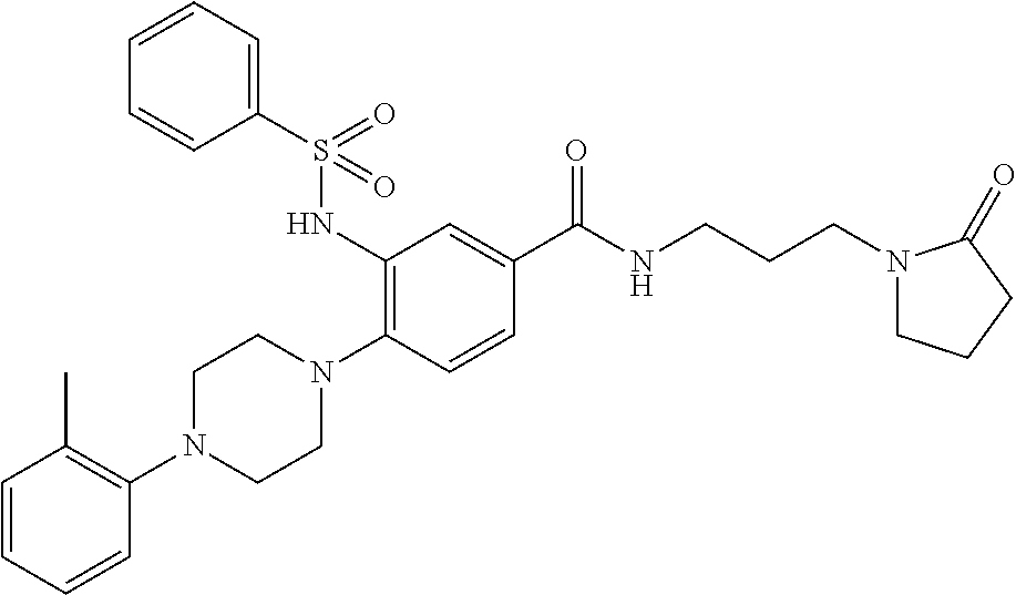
C1=CC=CC(N2CCN(C3=C(NS(C4=CC=CC=C4)(=O)=O)C=C(C(NCCCN4CCCC4=O)=O)C=C3)CC2)=C1C
